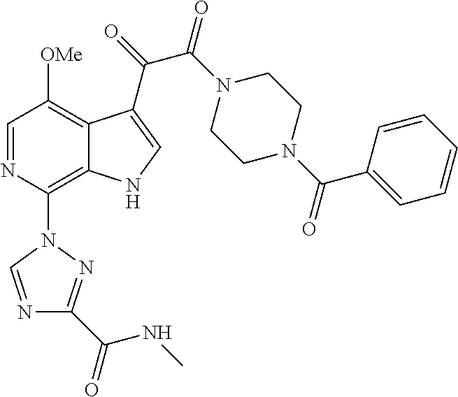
C1=NC(N2C=NC(C(=O)NC)=N2)=C2C(=C1[OMe])C(C(=O)C(N1CCN(C(C3=CC=CC=C3)=O)CC1)=O)=CN2
